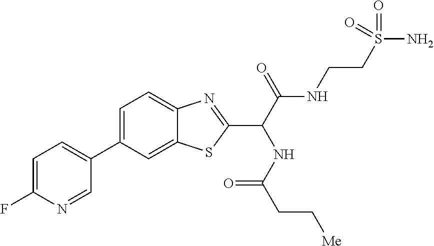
C1=C(F)N=CC(C2=CC=C3C(=C2)SC(C(C(NCCS(N)(=O)=O)=O)NC(CC[Me])=O)=N3)=C1
